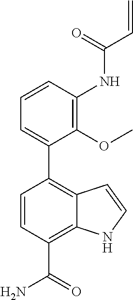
C1=CC(NC(C=C)=O)=C(OC)C(C2=C3C(=C(C(=O)N)C=C2)NC=C3)=C1
